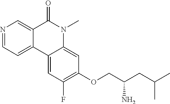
N1=CC=C2C(=C1)C(=O)N(C)C1=CC(OCC(CC(C)C)N)=C(F)C=C21
